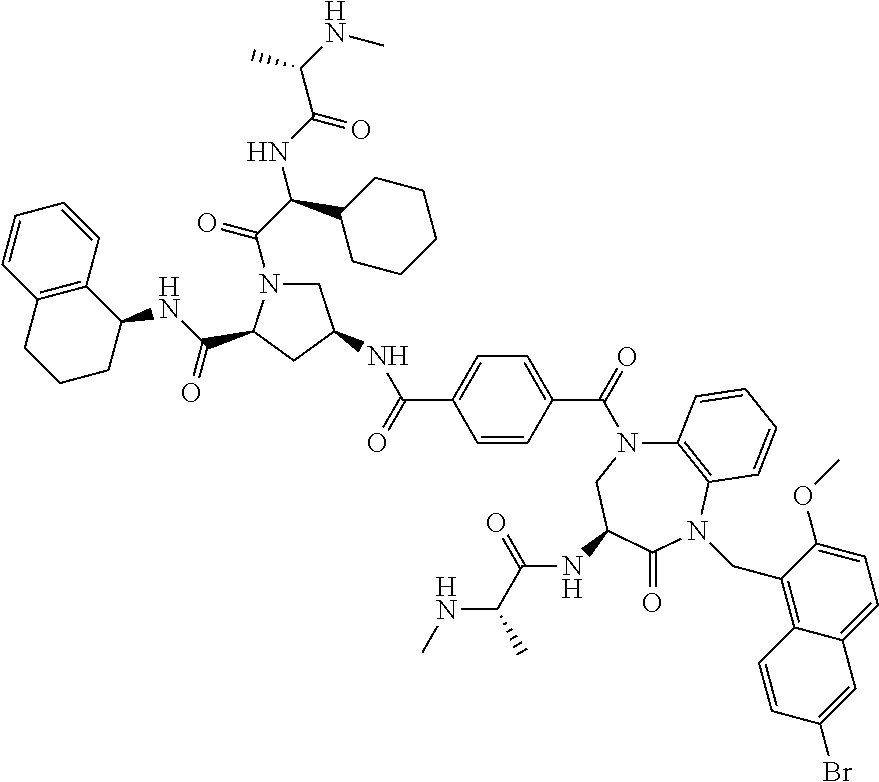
C1C(NC(C2=CC=C(C(=O)N3C4=C(N(CC5=C6C(=CC=C5OC)C=C(Br)C=C6)C(=O)C(NC(=O)C(NC)C)C3)C=CC=C4)C=C2)=O)CC(C(NC2C3=C(CCC2)C=CC=C3)=O)N1C(C(C1CCCCC1)NC(C(NC)C)=O)=O
